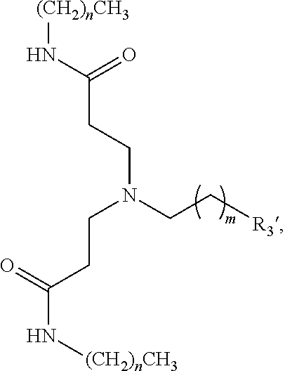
[(CH2)nCH3]NC(CCN(CC[R3])CCC(N[(CH2)nCH3])=O)=O
